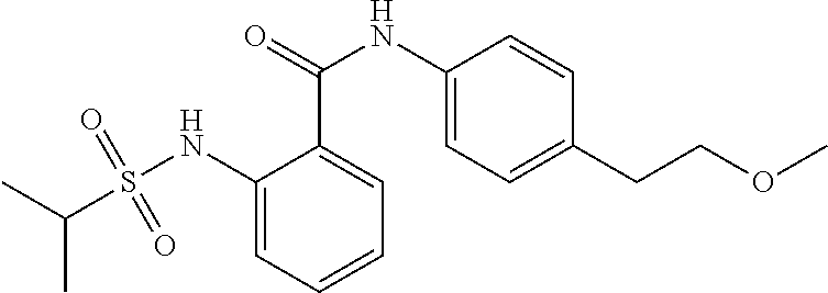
C1(NS(=O)(=O)C(C)C)=CC=CC=C1C(NC1=CC=C(CCOC)C=C1)=O
